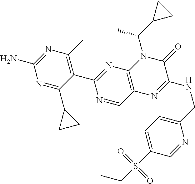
N1=C(C2CC2)C(C2=NC3=C(C=N2)N=C(NCC2=CC=C(S(CC)(=O)=O)C=N2)C(=O)N3C(C2CC2)C)=C(C)N=C1N
